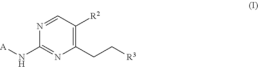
C1=NC(N[A])=NC(CC[R3])=C1[R2]
